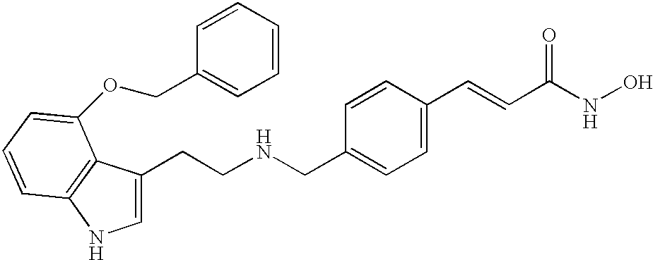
C1=C(CCNCC2=CC=C(C=CC(NO)=O)C=C2)C2=C(N1)C=CC=C2OCC1=CC=CC=C1
